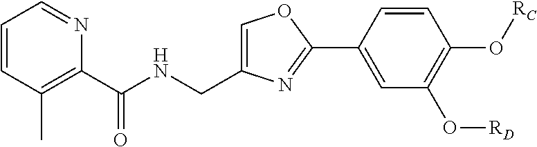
C1=CC(C)=C(C(NCC2=COC(C3=CC(O[RD])=C(O[RC])C=C3)=N2)=O)N=C1
